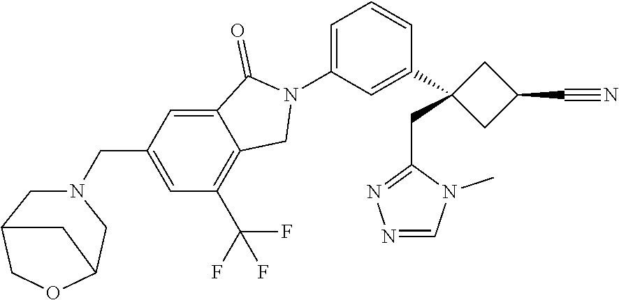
N1(C2=CC=CC(C3(CC4=NN=CN4C)CC(C#N)C3)=C2)C(=O)C2=CC(CN3CC4COC(C3)C4)=CC(C(F)(F)F)=C2C1
